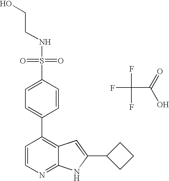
FC(F)(C(=O)O)F.S(C1=CC=C(C2=C3C(=NC=C2)NC(C2CCC2)=C3)C=C1)(=O)(=O)NCCO
